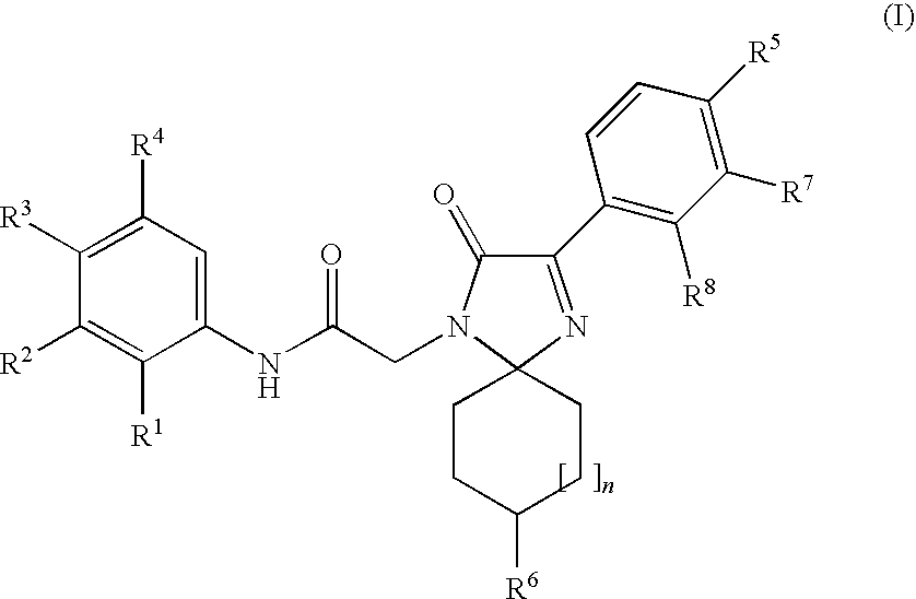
C1([R3])=C([R4])C=C(NC(CN2C(=O)C(C3=C([R8])C([R7])=C([R5])C=C3)=NC23CCC([R6])CC3)=O)C([R1])=C1[R2]
